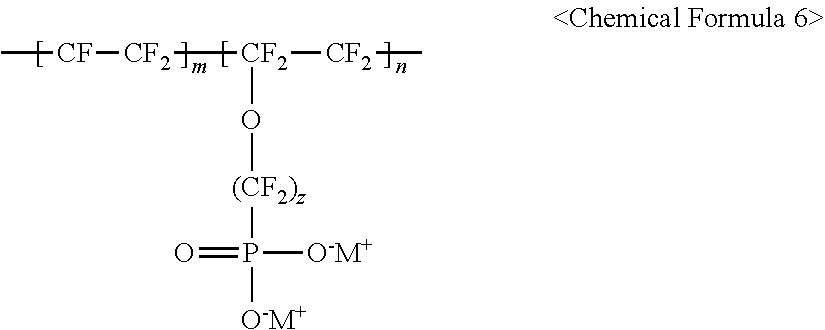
C[CF][CF2][CF2]([CF2]C)O[(CF2)z]P(=O)([O-M+])[O-M+]
